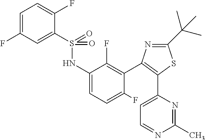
C1(F)=CC=C(F)C(S(=O)(NC2=CC=C(F)C(C3=C(C4=CC=NC(C)=N4)SC(C(C)(C)C)=N3)=C2F)=O)=C1
